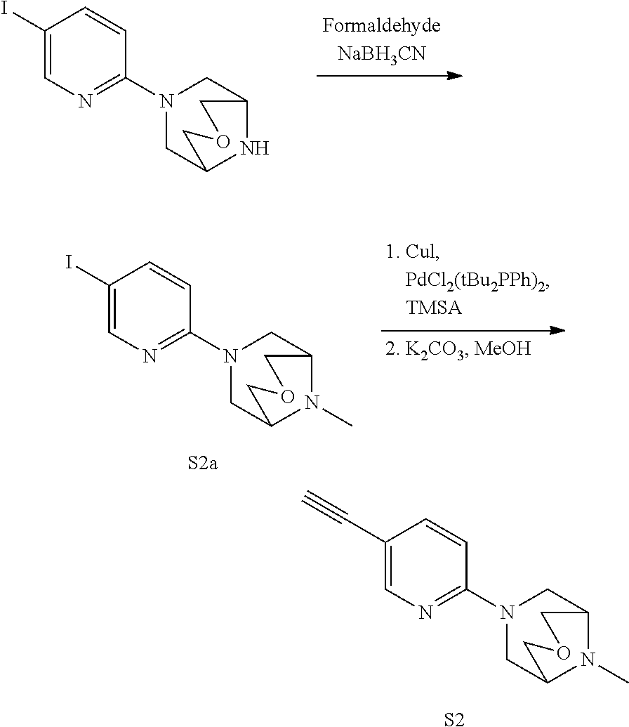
C1(I)=CN=C(N2CC3NC(C2)COC3)C=C1.C1(I)=CN=C(N2CC3N(C)C(C2)COC3)C=C1.C1(C#C)=CN=C(N2CC3N(C)C(C2)COC3)C=C1.[S2]
